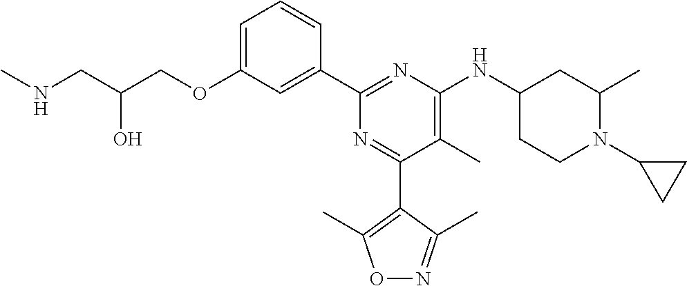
C1=C(OCC(CNC)O)C=C(C2=NC(NC3CCN(C4CC4)C(C)C3)=C(C)C(C3=C(C)ON=C3C)=N2)C=C1
